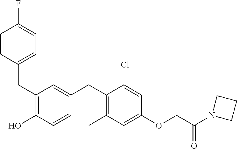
C(C1=C(O)C=CC(CC2=C(C)C=C(OCC(=O)N3CCC3)C=C2Cl)=C1)C1=CC=C(F)C=C1
